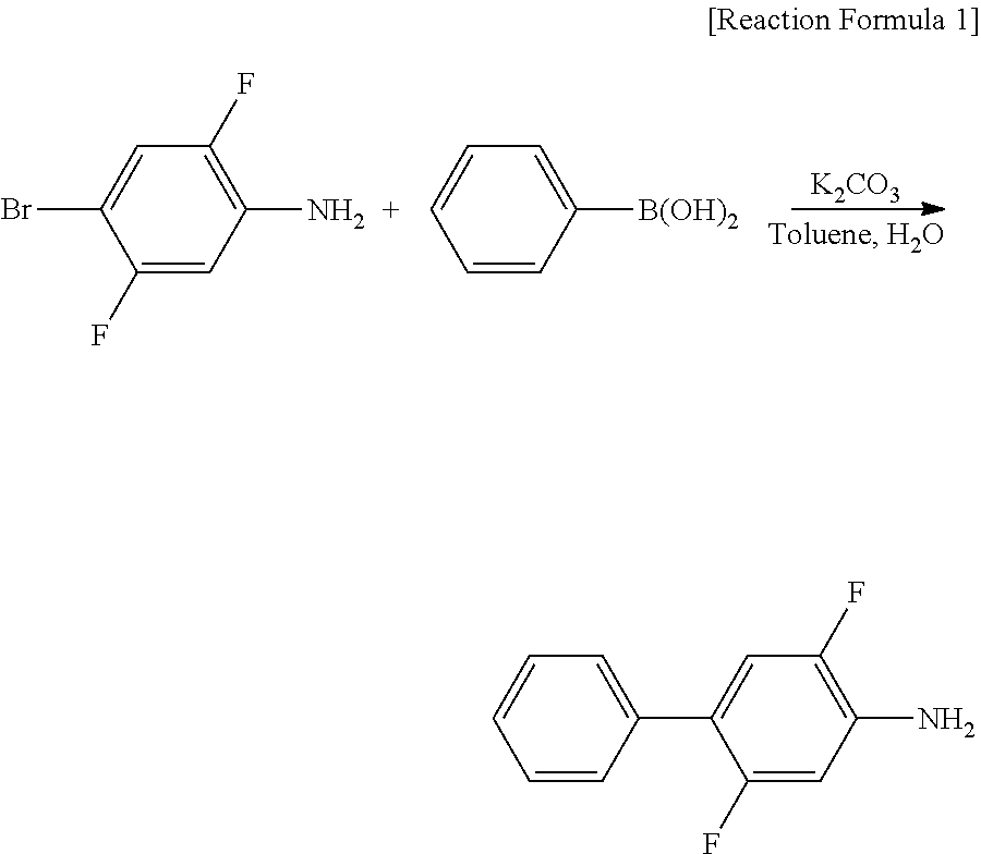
[K2CO3].C1(F)=CC(N)=C(F)C=C1Br.C1=CC([B(OH)2])=CC=C1.C1=CC(C2=CC(F)=C(N)C=C2F)=CC=C1
